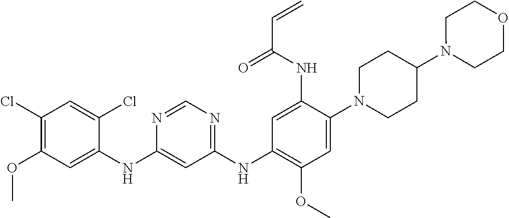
C1(NC2=CC(OC)=C(Cl)C=C2Cl)=CC(NC2=C(OC)C=C(N3CCC(N4CCOCC4)CC3)C(NC(C=C)=O)=C2)=NC=N1
